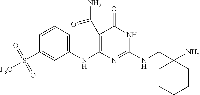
C1(C(N)=O)=C(NC2=CC=CC(S(=O)(=O)[F3C])=C2)N=C(NCC2(N)CCCCC2)NC1=O
